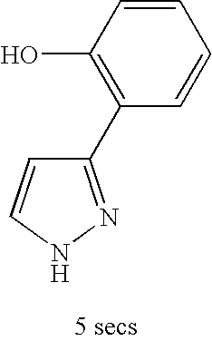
C1=CC(O)=C(C2=NNC=C2)C=C1
